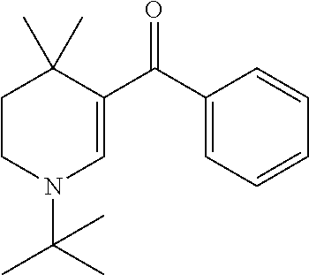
C1CN(C(C)(C)C)C=C(C(C2=CC=CC=C2)=O)C1(C)C
